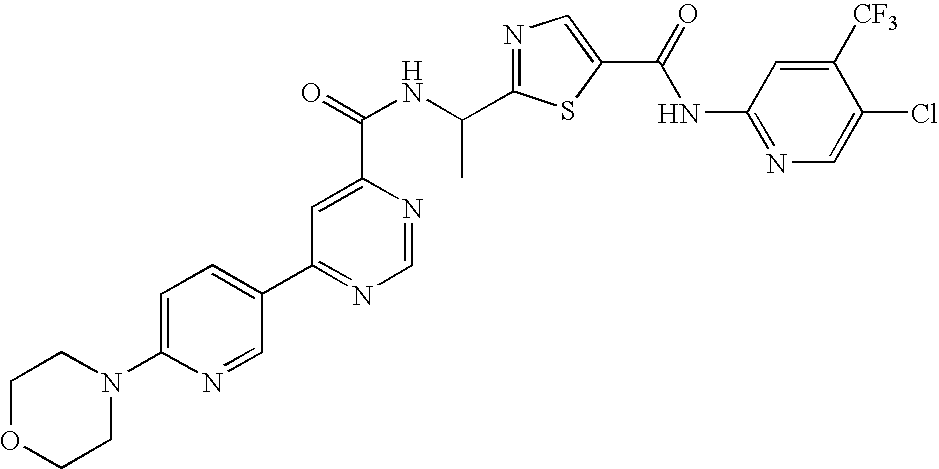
N1=C(C(NC(=O)C2=CC(C3=CC=C(N4CCOCC4)N=C3)=NC=N2)C)SC(C(=O)NC2=NC=C(Cl)C([CF3])=C2)=C1
